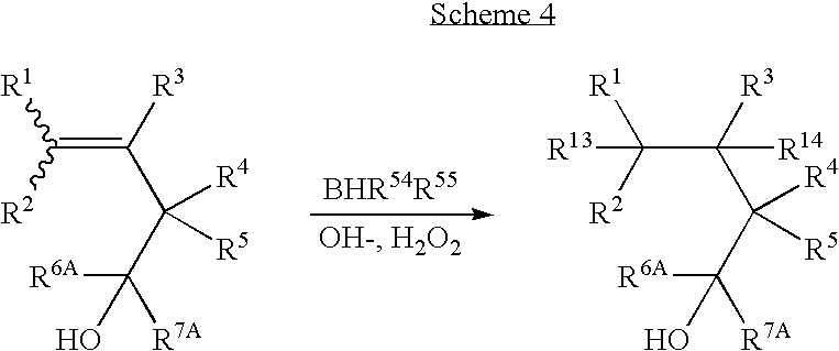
C(=C(C(C([R6A])([R7A])O)([R4])[R5])[R3])([R1])[R2].C(C(C(C([R6A])([R7A])O)([R4])[R5])([R3])[R14])([R1])([R2])[R13]
